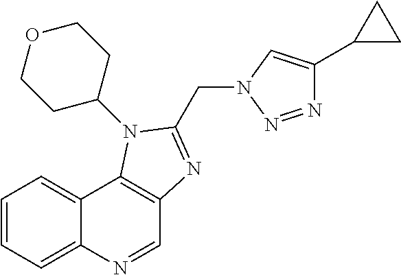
C1=NC2=CC=CC=C2C2=C1N=C(CN1N=NC(C3CC3)=C1)N2C1CCOCC1
